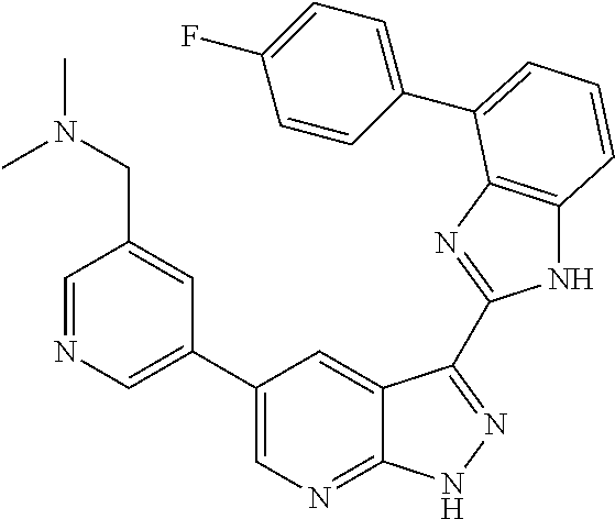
C1(C2=CN=CC(CN(C)C)=C2)=CN=C2C(=C1)C(C1=NC3=C(N1)C=CC=C3C1=CC=C(F)C=C1)=NN2
